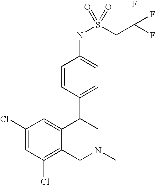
C1(Cl)=CC(Cl)=C2C(=C1)C(C1=CC=C(NS(CC(F)(F)F)(=O)=O)C=C1)CN(C)C2
